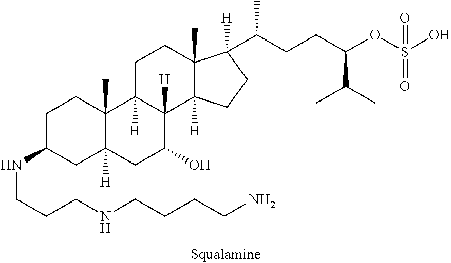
C1C(NCCCNCCCCN)CC2([H])C(C)(C1)C1([H])C([H])(C(O)C2)C2([H])C(C)(CC1)C([H])(C(CCC(OS(O)(=O)=O)C(C)C)C)CC2
